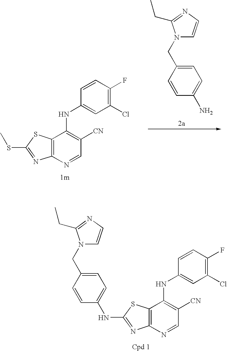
C12=C(N=CC([CN])=C1NC1=CC(Cl)=C(F)C=C1)N=C(SC)S2.C1=C(CN2C=CN=C2CC)C=CC(N)=C1.C12=C(N=CC([CN])=C1NC1=CC(Cl)=C(F)C=C1)N=C(NC1=CC=C(CN3C=CN=C3CC)C=C1)S2
